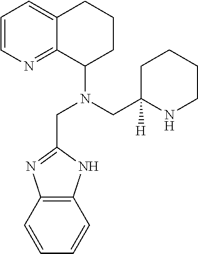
C1=CN=C2C(=C1)CCCC2N(CC1([H])NCCCC1)CC1=NC2=C(N1)C=CC=C2
